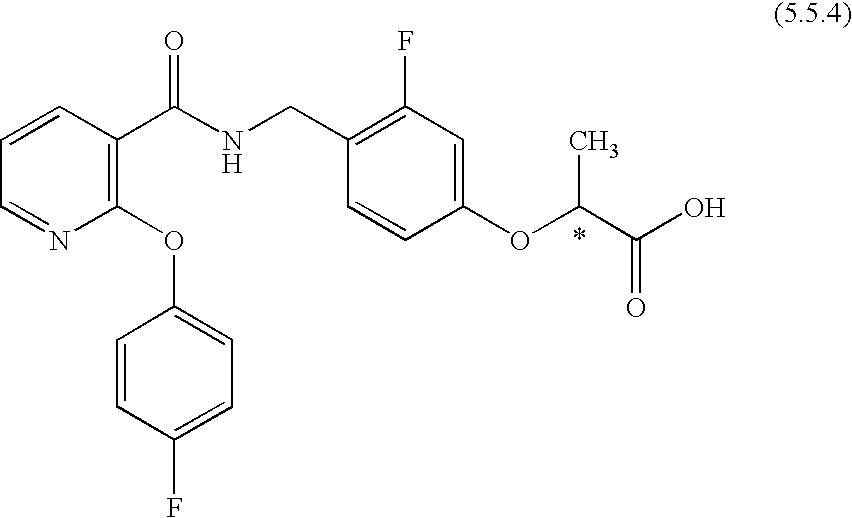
C1=NC(OC2=CC=C(F)C=C2)=C(C(NCC2=C(F)C=C(OC(C(O)=O)C)C=C2)=O)C=C1
